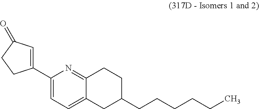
C1(C2=CC=C3C(=N2)CCC(CCCCCC)C3)=CC(=O)CC1
